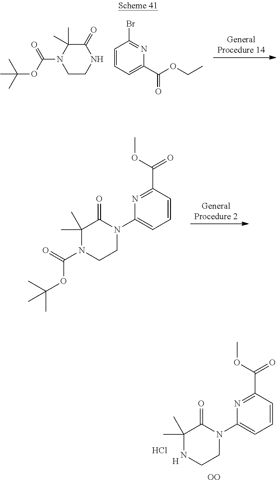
C1(C)(C)NCCN(C2=CC=CC(C(OC)=O)=N2)C1=O.Cl.[H].[OO].[GeneralProcedure 14].C1CNC(=O)C(C)(C)N1C(OC(C)(C)C)=O.C1=CC=C(C(OCC)=O)N=C1Br.[GeneralProcedure 2].C1(C)(C)N(C(=O)OC(C)(C)C)CCN(C2=CC=CC(C(OC)=O)=N2)C1=O
